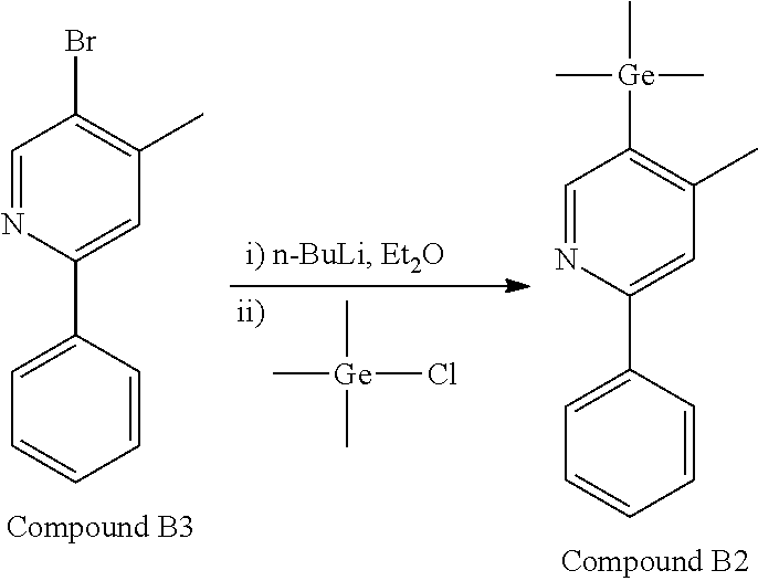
C[Ge](C)(C)Cl.C1=NC(C2=CC=CC=C2)=CC(C)=C1Br.C1=NC(C2=CC=CC=C2)=CC(C)=C1[Ge](C)(C)C
